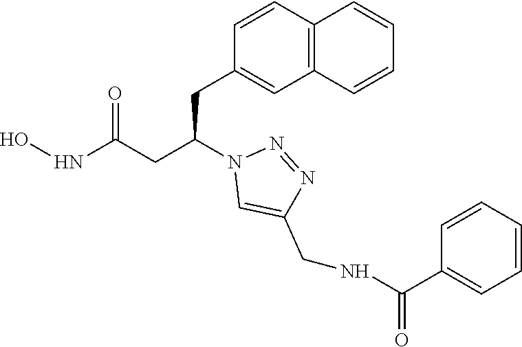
C1(CC(CC(NO)=O)N2C=C(CNC(C3=CC=CC=C3)=O)N=N2)=CC2=C(C=C1)C=CC=C2
